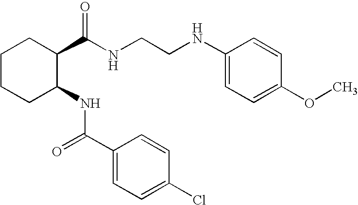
C1CCC(NC(C2=CC=C(Cl)C=C2)=O)C(C(NCCNC2=CC=C(OC)C=C2)=O)C1
